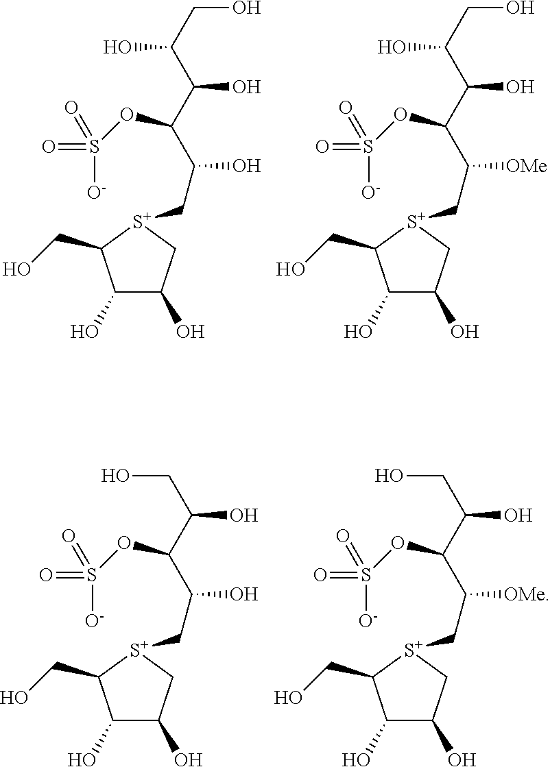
C1(O)C(O)C[S+](CC(O)C(C(C(CO)O)O)OS([O-])(=O)=O)C1CO.C1(O)C(O)C[S+](CC([OMe])C(C(C(CO)O)O)OS([O-])(=O)=O)C1CO.C1(O)C(O)C[S+](CC(O)C(C(CO)O)OS([O-])(=O)=O)C1CO.C1(O)C(O)C[S+](CC([OMe])C(C(CO)O)OS([O-])(=O)=O)C1CO
